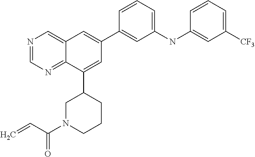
C=CC(N1CCCC(C2=CC(C3=CC(NC4=CC([CF3])=CC=C4)=CC=C3)=CC3=CN=CN=C23)C1)=O
